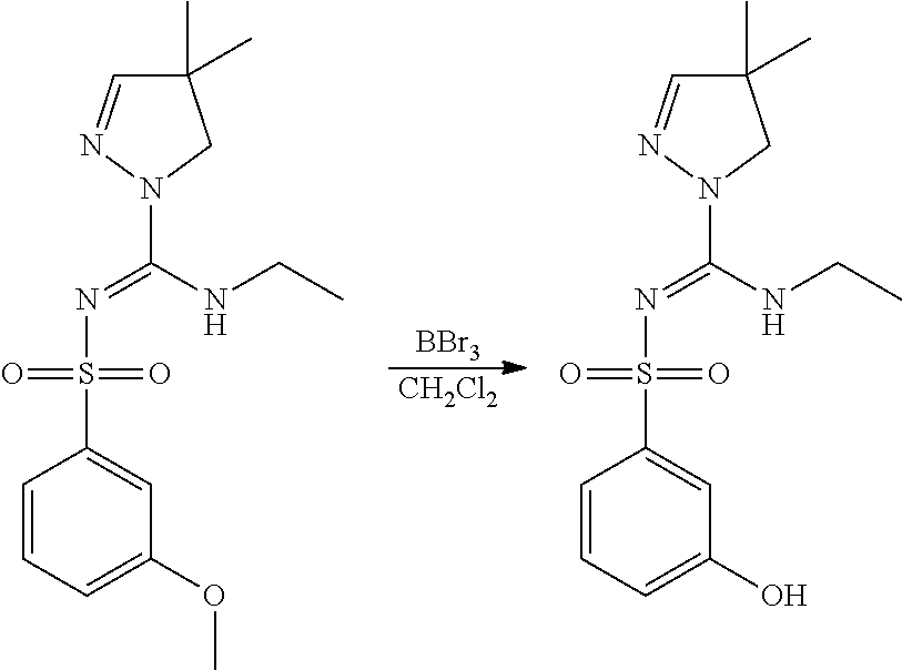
C1(C)(C)C=NN(C(=NS(=O)(=O)C2=CC(O)=CC=C2)NCC)C1.C1(C)(C)C=NN(C(=NS(=O)(=O)C2=CC(OC)=CC=C2)NCC)C1.[CH2Cl2].[BBr3]
